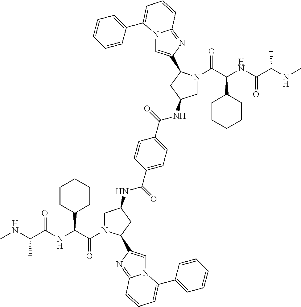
C(C(NC(C(NC)C)=O)C1CCCCC1)(=O)N1CC(NC(C2=CC=C(C(=O)NC3CN(C(=O)C(C4CCCCC4)NC(C(C)NC)=O)C(C4=CN5C(=N4)C=CC=C5C4=CC=CC=C4)C3)C=C2)=O)CC1C1=CN2C(=N1)C=CC=C2C1=CC=CC=C1
